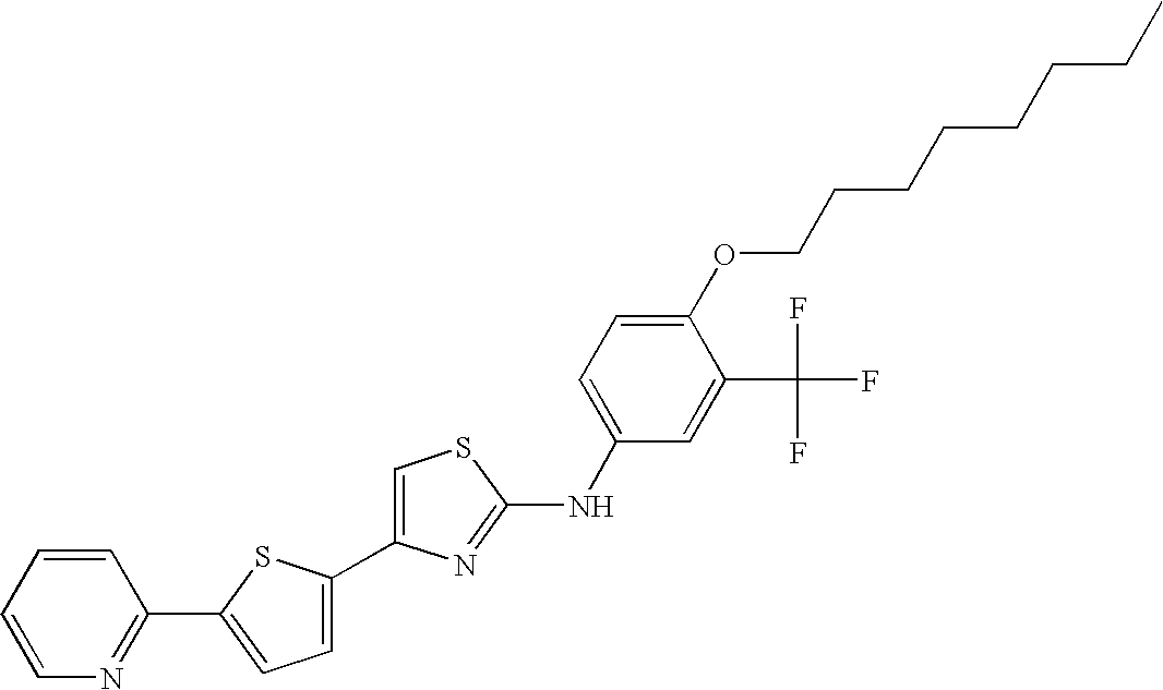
C1=C(C2=CC=C(C3=NC=CC=C3)S2)N=C(NC2=CC=C(OCCCCCCCC)C(C(F)(F)F)=C2)S1
